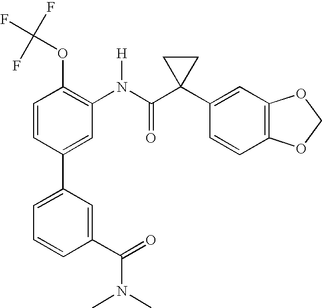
C1=CC(C2=CC=CC(C(=O)N(C)C)=C2)=CC(N(C(C2(C3=CC4=C(C=C3)OCO4)CC2)=O)[H])=C1OC(F)(F)F
